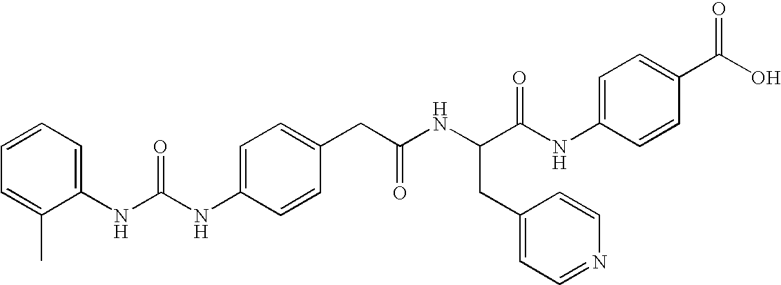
C1=C(CC(NC(CC2=CC=NC=C2)C(NC2=CC=C(C(O)=O)C=C2)=O)=O)C=CC(NC(NC2=CC=CC=C2C)=O)=C1
